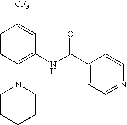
C1=CC(N2CCCCC2)=C(NC(C2=CC=NC=C2)=O)C=C1[CF3]
